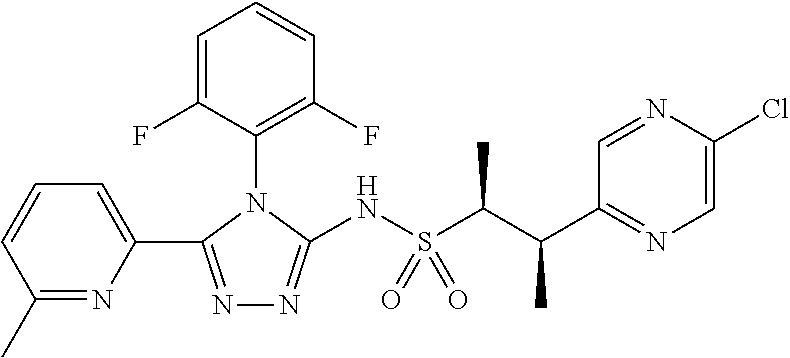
C1(C)=NC(C2=NN=C(NS(C(C(C3=NC=C(Cl)N=C3)C)C)(=O)=O)N2C2=C(F)C=CC=C2F)=CC=C1
